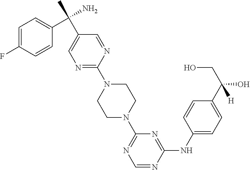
C1=C(C(C)(N)C2=CC=C(F)C=C2)C=NC(N2CCN(C3=NC=NC(NC4=CC=C(C(CO)(O)[H])C=C4)=N3)CC2)=N1
